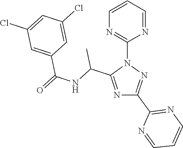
N1=C(C(NC(=O)C2=CC(Cl)=CC(Cl)=C2)C)N(C2=NC=CC=N2)N=C1C1=NC=CC=N1
